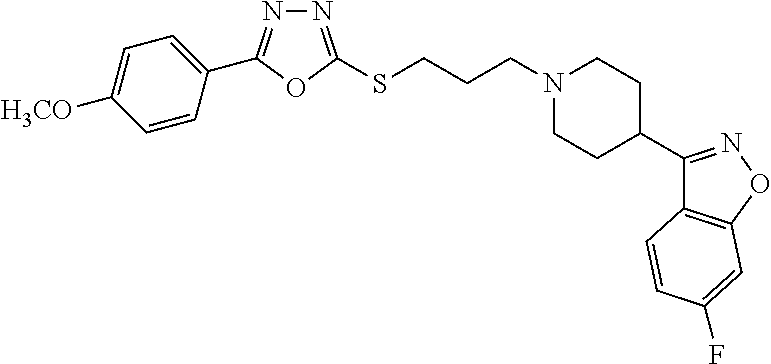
N1=C(SCCCN2CCC(C3=NOC4=C3C=CC(F)=C4)CC2)OC(C2=CC=C([H3CO])C=C2)=N1
